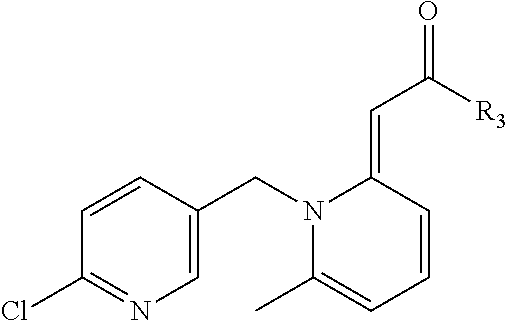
C1=CC(CN2C(C)=CC=CC2=CC([R3])=O)=CN=C1Cl
